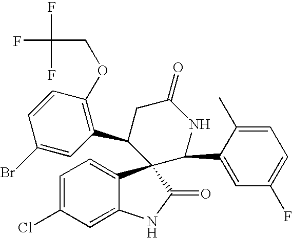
C1=C(Cl)C=C2C(=C1)C1(C(=O)N2)C(C2=C(OCC(F)(F)F)C=CC(Br)=C2)CC(=O)NC1C1=CC(F)=CC=C1C
